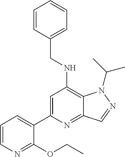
C1=C(C2=CC=CN=C2OCC)N=C2C(=C1NCC1=CC=CC=C1)N(C(C)C)N=C2
